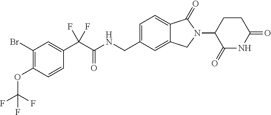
C1(Br)=C(OC(F)(F)F)C=CC(C(C(=O)NCC2=CC=C3C(=C2)CN(C2C(=O)NC(=O)CC2)C3=O)(F)F)=C1
